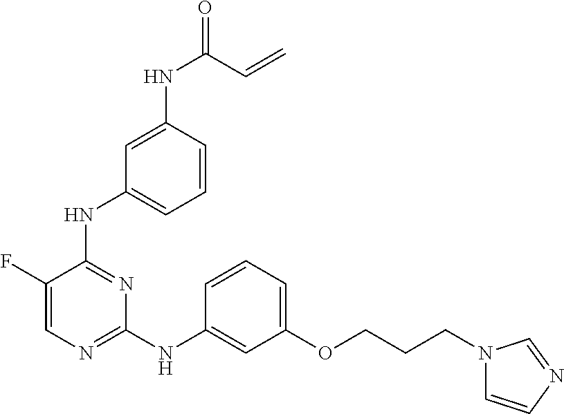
N(C1=NC=C(F)C(NC2=CC=CC(NC(=O)C=C)=C2)=N1)C1=CC(OCCCN2C=CN=C2)=CC=C1
